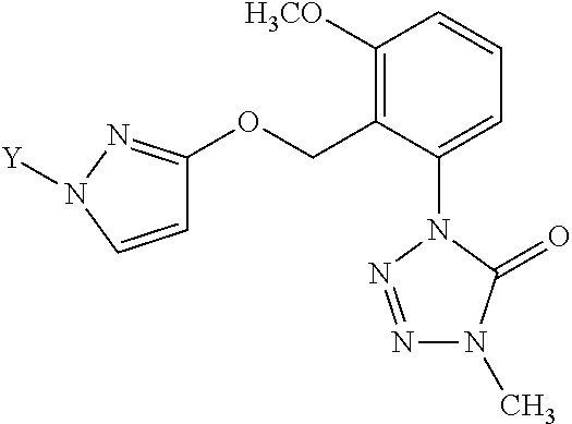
C1=C(N2N=NN(C)C2=O)C(COC2=NN([Y])C=C2)=C([H3CO])C=C1
